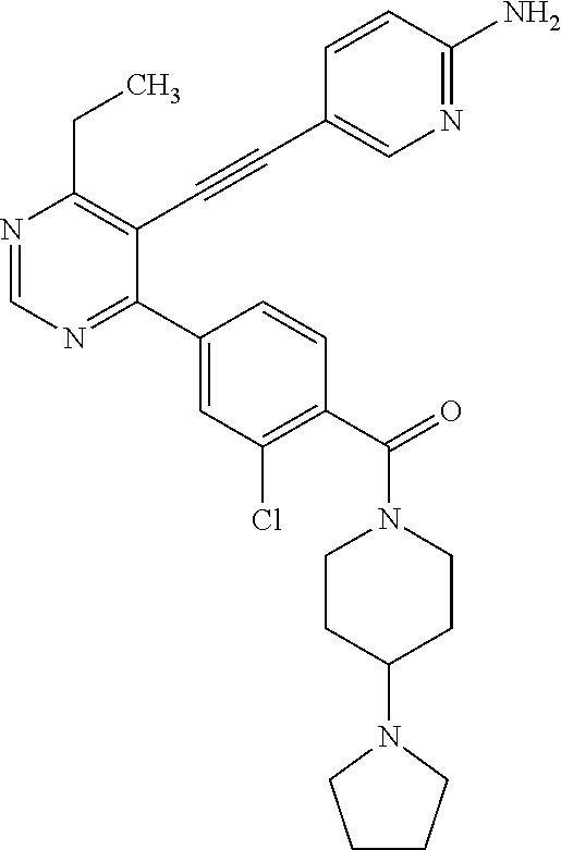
N1=CN=C(C2=CC(Cl)=C(C(=O)N3CCC(N4CCCC4)CC3)C=C2)C(C#CC2=CN=C(N)C=C2)=C1CC
